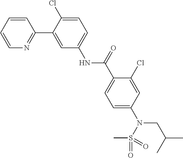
C1=CC=CN=C1C1=CC(NC(C2=CC=C(N(CC(C)C)S(=O)(C)=O)C=C2Cl)=O)=CC=C1Cl
